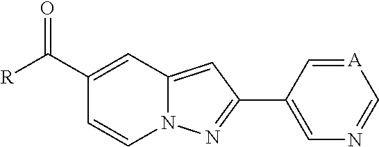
N12C(=CC(C3=CN=C[A]=C3)=N1)C=C(C(=O)[R])C=C2
